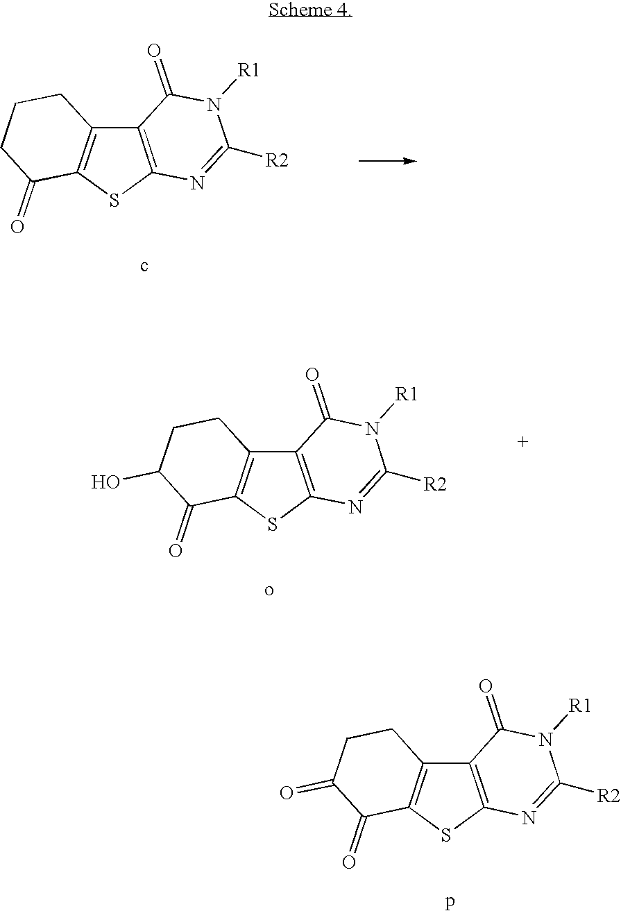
C12=C(SC3=C1CCCC3=O)N=C([R2])N([R1])C2=O.c.C12=C(SC3=C1CCC(O)C3=O)N=C([R2])N([R1])C2=O.o.C12=C(SC3=C1CCC(=O)C3=O)N=C([R2])N([R1])C2=O.p
